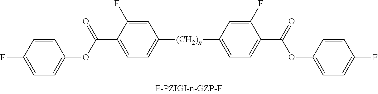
[(CH2)n](C1=CC=C(C(=O)OC2=CC=C(F)C=C2)C(F)=C1)C1=CC=C(C(=O)OC2=CC=C(F)C=C2)C(F)=C1
